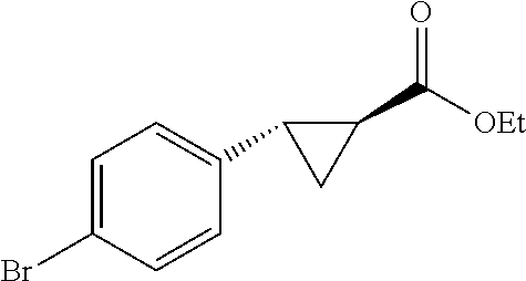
C1(C([OEt])=O)C(C2=CC=C(Br)C=C2)C1
